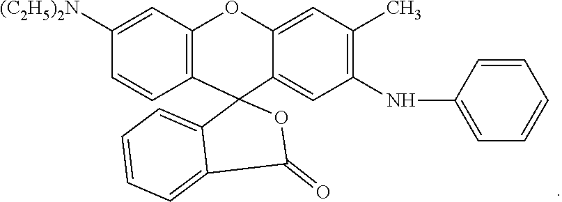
C1([(C2H5)2N])=CC2=C(C=C1)C1(C3=CC(NC4=CC=CC=C4)=C(C)C=C3O2)C2=CC=CC=C2C(=O)O1
